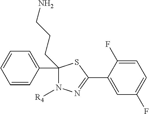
C1=CC=CC(C2(CCCN)N([R4])N=C(C3=CC(F)=CC=C3F)S2)=C1
